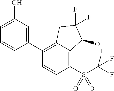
C1(C2=C3C(=C(S(=O)(=O)C(F)(F)F)C=C2)C(O)C(F)(F)C3)=CC(O)=CC=C1
